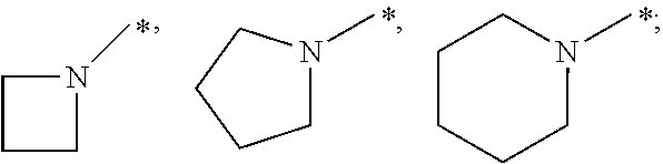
N1(C)CCCCC1.N1(C)CCCC1.N1(C)CCC1
